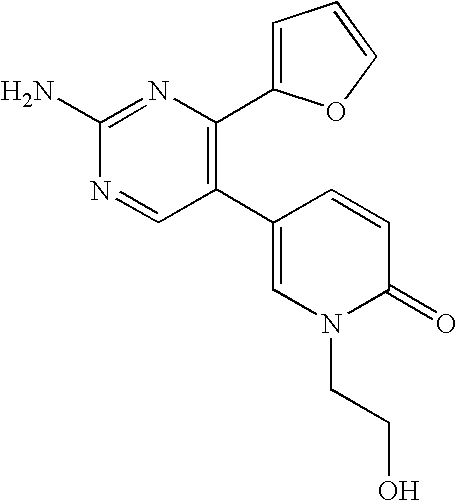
C1(C2=C(C3=CC=CO3)N=C(N)N=C2)=CN(CCO)C(=O)C=C1
